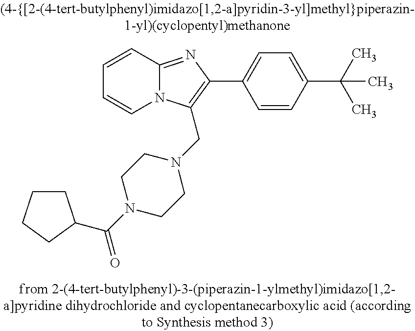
C1=CC2=NC(C3=CC=C(C(C)(C)C)C=C3)=C(CN3CCN(C(=O)C4CCCC4)CC3)N2C=C1
